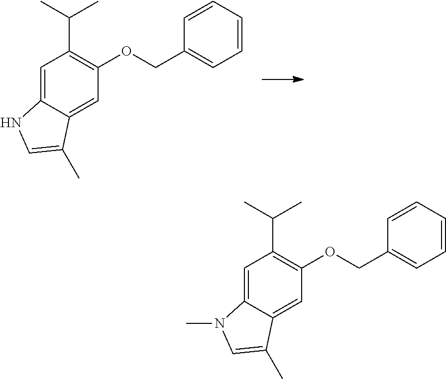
C1=C2C(=CC(OCC3=CC=CC=C3)=C1C(C)C)C(C)=CN2.C1=C2C(=CC(OCC3=CC=CC=C3)=C1C(C)C)C(C)=CN2C
